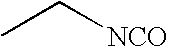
CC[NCO]
